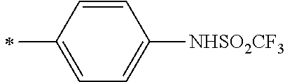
C1=CC(C)=CC=C1[NHSO2CF3]
